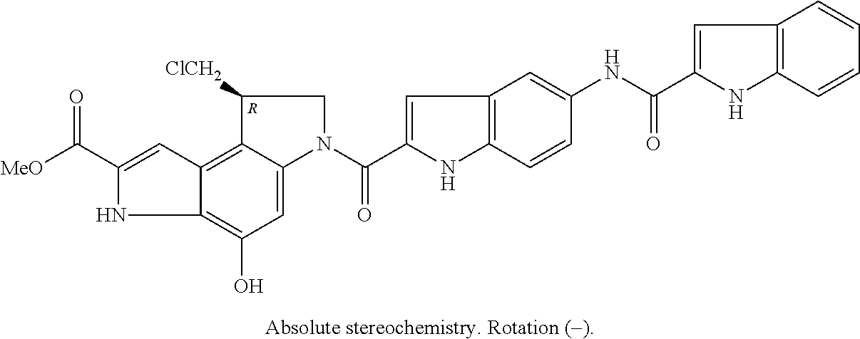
N1C2=C(O)C=C3C(=C2C=C1C([MeO])=O)C([ClCH2])CN3C(C1=CC2=C(N1)C=CC(NC(=O)C1=CC3=C(N1)C=CC=C3)=C2)=O.[R]
